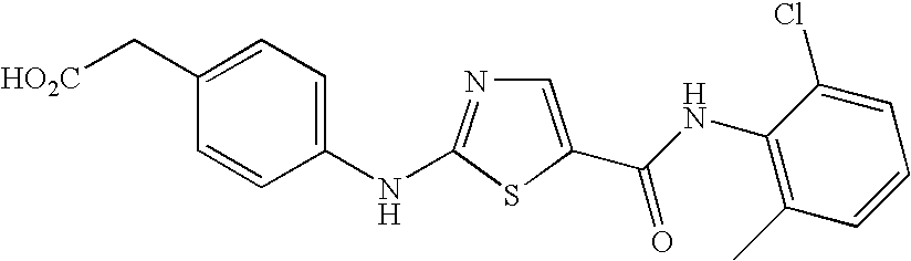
C1=C(C[HO2C])C=CC(NC2=NC=C(C(NC3=C(C)C=CC=C3Cl)=O)S2)=C1
